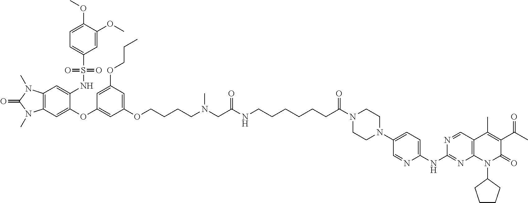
C12=C(C=C(OC3=CC(OCCCCN(C)CC(NCCCCCCC(N4CCN(C5=CC=C(NC6=NC7=C(C=N6)C(C)=C(C(C)=O)C(=O)N7C6CCCC6)N=C5)CC4)=O)=O)=CC(OCCC)=C3)C(NS(C3=CC=C(OC)C(OC)=C3)(=O)=O)=C1)N(C)C(=O)N2C
